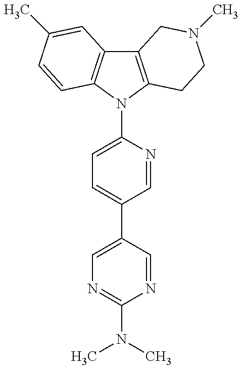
C12=C(N(C3=CC=C(C4=CN=C(N(C)C)N=C4)C=N3)C3=C1C=C(C)C=C3)CCN(C)C2
